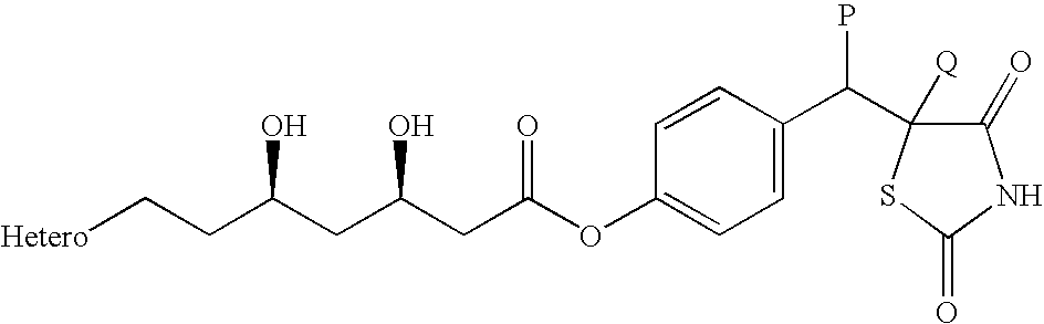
[Hetero]CCC(CC(CC(OC1=CC=C(C(C2([Q])C(=O)NC(=O)S2)P)C=C1)=O)O)O
